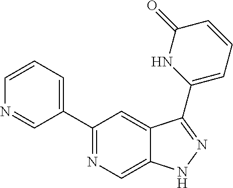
C1(C2=CC=CN=C2)=NC=C2C(=C1)C(C1=CC=CC(=O)N1)=NN2
